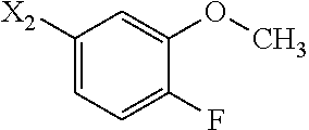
C1([X2])=CC=C(F)C(OC)=C1
